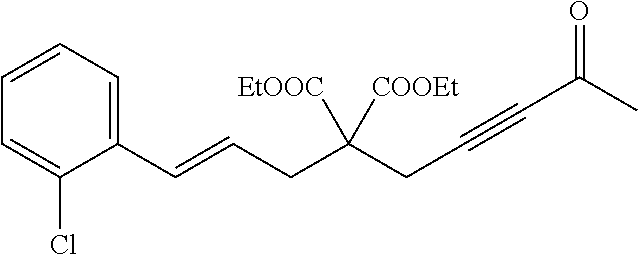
C1(C=CCC(CC#CC(C)=O)([COOEt])[EtOOC])=CC=CC=C1Cl
